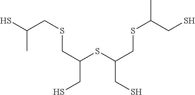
SC(CSCC(SC(CSC(CS)C)CS)CS)C
